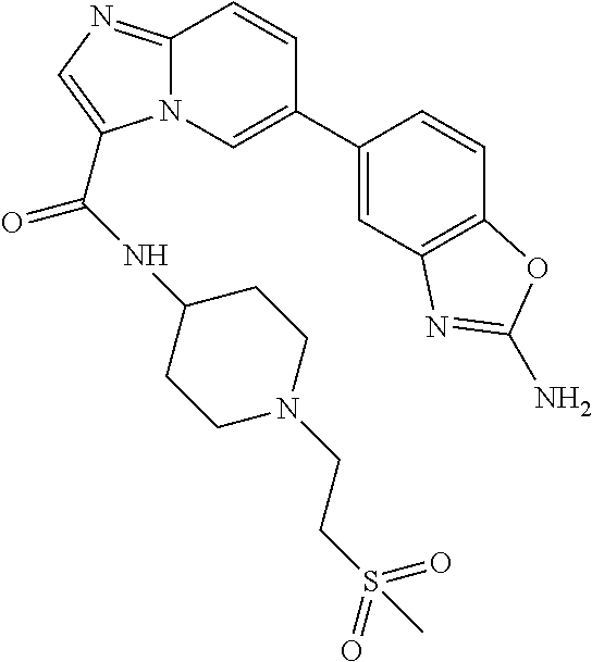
C1=C(C2=CN3C(=NC=C3C(=O)NC3CCN(CCS(=O)(=O)C)CC3)C=C2)C=CC2=C1N=C(N)O2
